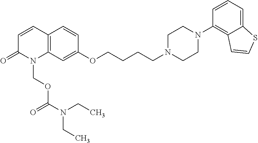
C12=C(C=C(OCCCCN3CCN(C4=C5C(=CC=C4)SC=C5)CC3)C=C1)N(COC(=O)N(CC)CC)C(=O)C=C2
